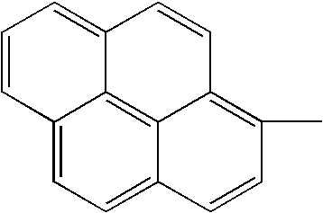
C12=CC=C3C4=C1C(=CC=C2)C=CC4=C(C)C=C3
